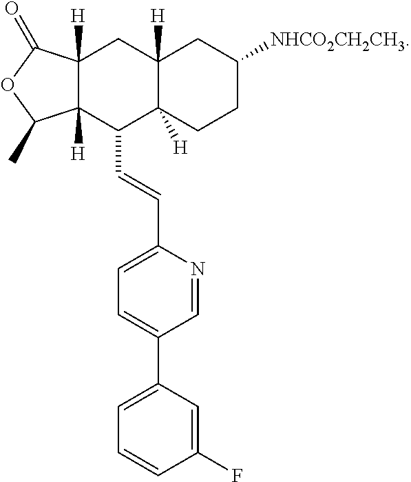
C12([H])C([H])(CCC([NHCO2CH2CH3])C1)C(C=CC1=CC=C(C3=CC=CC(F)=C3)C=N1)C1([H])C([H])(C2)C(=O)OC1C
